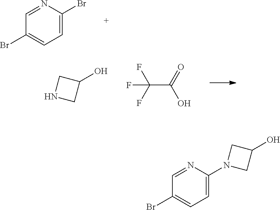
C1=C(Br)N=CC(Br)=C1.N1CC(O)C1.C(C(=O)O)(F)(F)F.N1(C2=CC=C(Br)C=N2)CC(O)C1
